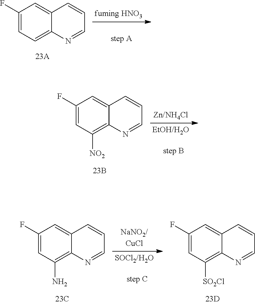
C1(F)=CC=C2C(=C1)C=CC=N2.C1(F)=CC([NO2])=C2C(=C1)C=CC=N2.C1(F)=CC(N)=C2C(=C1)C=CC=N2.C1(F)=CC([SO2Cl])=C2C(=C1)C=CC=N2
